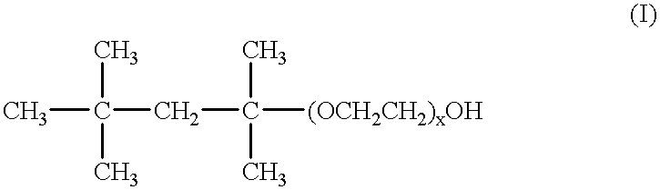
CC(CC([(OCH2CH2)xOH])(C)C)(C)C
